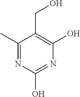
C1(C)=NC(O)=NC(O)=C1CO
